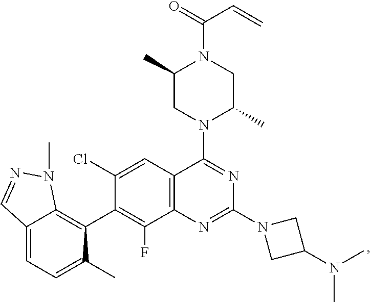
N(C1CN(C2=NC3=C(C(N4CC(C)N(C(C=C)=O)CC4C)=N2)C=C(Cl)C(C2=C4C(=CC=C2C)C=NN4C)=C3F)C1)(C)C
